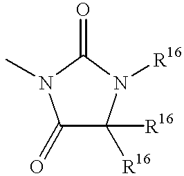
C1(=O)C([R16])([R16])N([R16])C(=O)N1C
